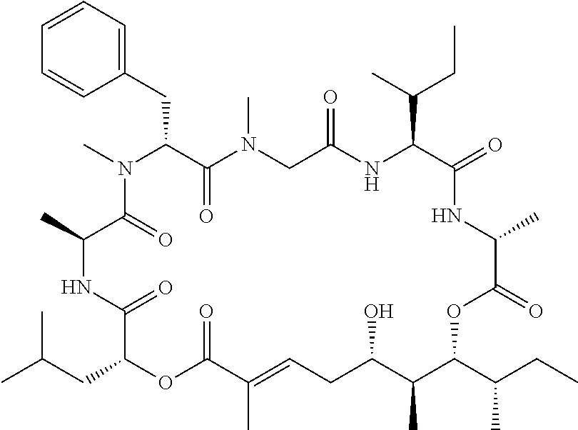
C1=CC=C(CC2C(=O)N(C)CC(=O)NC(C(C)CC)C(=O)NC(C)C(=O)OC(C(C)CC)C(C)C(O)CC=C(C)C(=O)OC(CC(C)C)C(=O)NC(C)C(=O)N2C)C=C1
